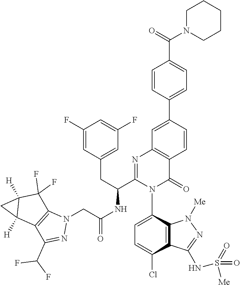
N1([Me])N=C(NS(=O)(=O)[Me])C2=C1C(N1C(C(CC3=CC(F)=CC(F)=C3)NC(CN3N=C(C(F)F)C4=C3C(F)(F)C3([H])C4([H])C3)=O)=NC3=C(C=CC(C4=CC=C(C(=O)N5CCCCC5)C=C4)=C3)C1=O)=CC=C2Cl
